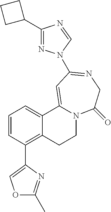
C1=CC(C2=COC(C)=N2)=C2C(=C1)C1=CC(N3N=C(C4CCC4)N=C3)=NCC(=O)N1CC2
